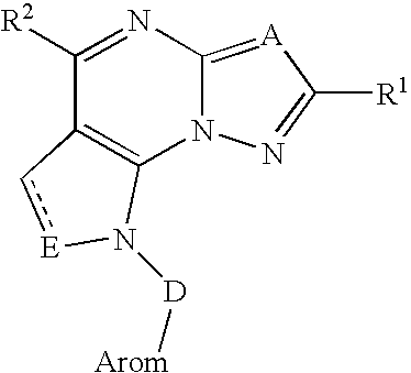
C1([R2])=NC2=[A]C([R1])=NN2C2=C1c[E]N2[D][Arom]
